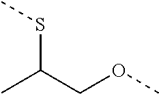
CC(COC)SC
